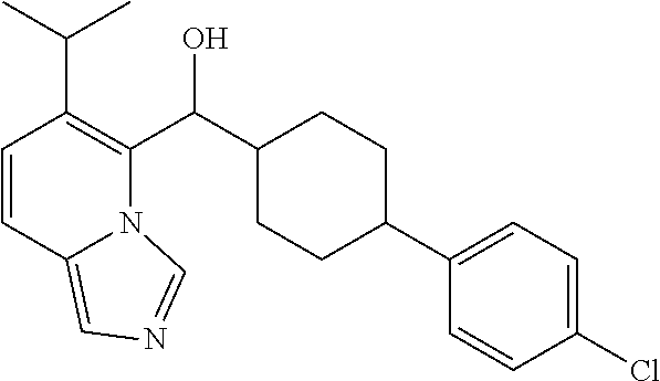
C1=CC2=CN=CN2C(C(C2CCC(C3=CC=C(Cl)C=C3)CC2)O)=C1C(C)C
